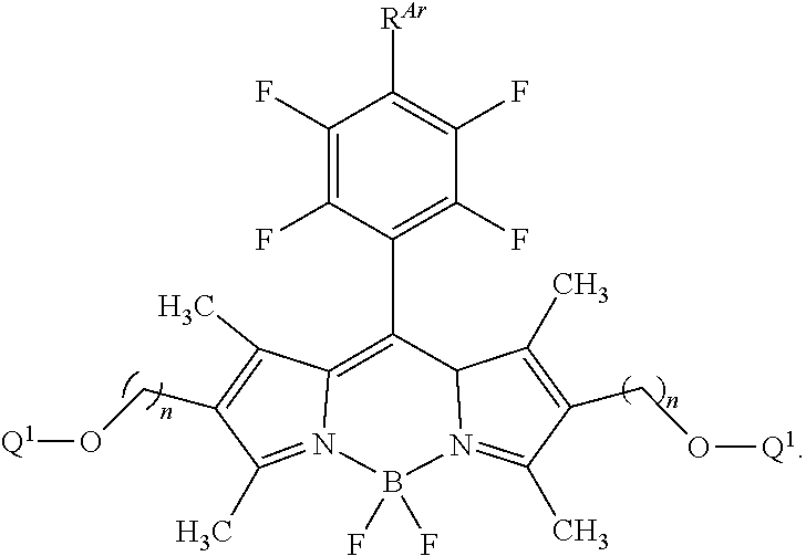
N12=C(C)C(CO[Q1])=C(C)C1=C(C1=C(F)C(F)=C([RAr])C(F)=C1F)C1N(=C(C)C(CO[Q1])=C1C)B2(F)F
